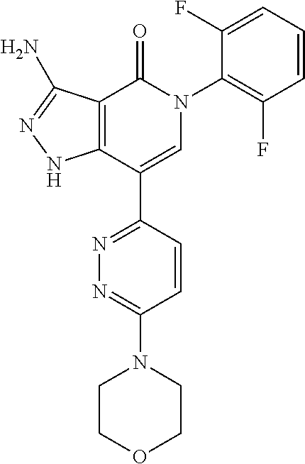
C1=CC=C(F)C(N2C(=O)C3=C(C(C4=NN=C(N5CCOCC5)C=C4)=C2)NN=C3N)=C1F
